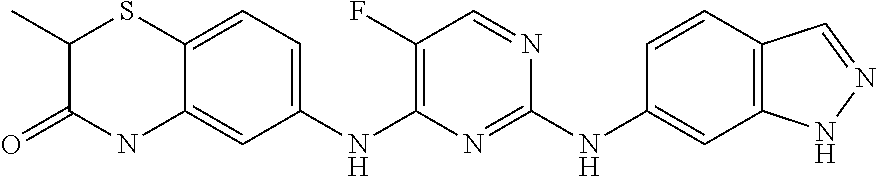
C1(NC2=NC(NC3=CC=C4C(=C3)NC(=O)C(C)S4)=C(F)C=N2)=CC2=C(C=C1)C=NN2
